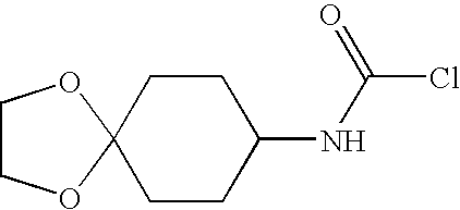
C1COC2(O1)CCC(NC(Cl)=O)CC2
